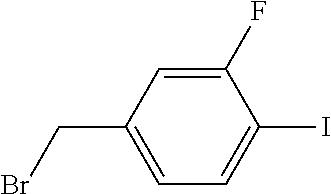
C1(CBr)=CC=C(I)C(F)=C1
